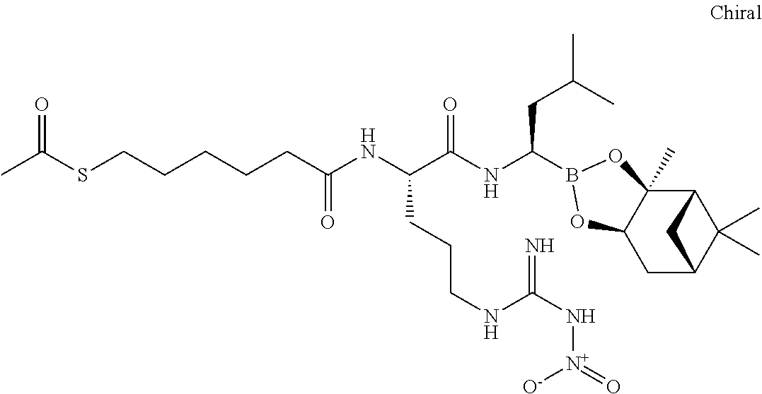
C12C3(C)C(CC(C1(C)C)C2)OB(C(NC(C(NC(=O)CCCCCSC(C)=O)CCCNC(N[N+]([O-])=O)=N)=O)CC(C)C)O3
